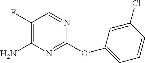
O(C1=NC(N)=C(F)C=N1)C1=CC=CC(Cl)=C1
